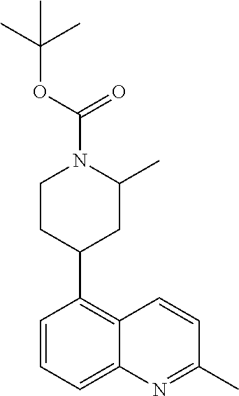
C1=CC=C2C(=C1C1CC(C)N(C(OC(C)(C)C)=O)CC1)C=CC(C)=N2
